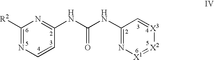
N(C(NC1=N[X1]=[X2][X3]=C1)=O)C1=NC([R2])=NC=C1
